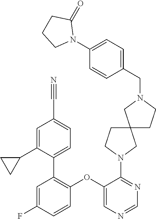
C1=C(F)C=CC(OC2=CN=CN=C2N2CC3(CC2)CCN(CC2=CC=C(N4C(=O)CCC4)C=C2)C3)=C1C1=CC=C(C#N)C=C1C1CC1
